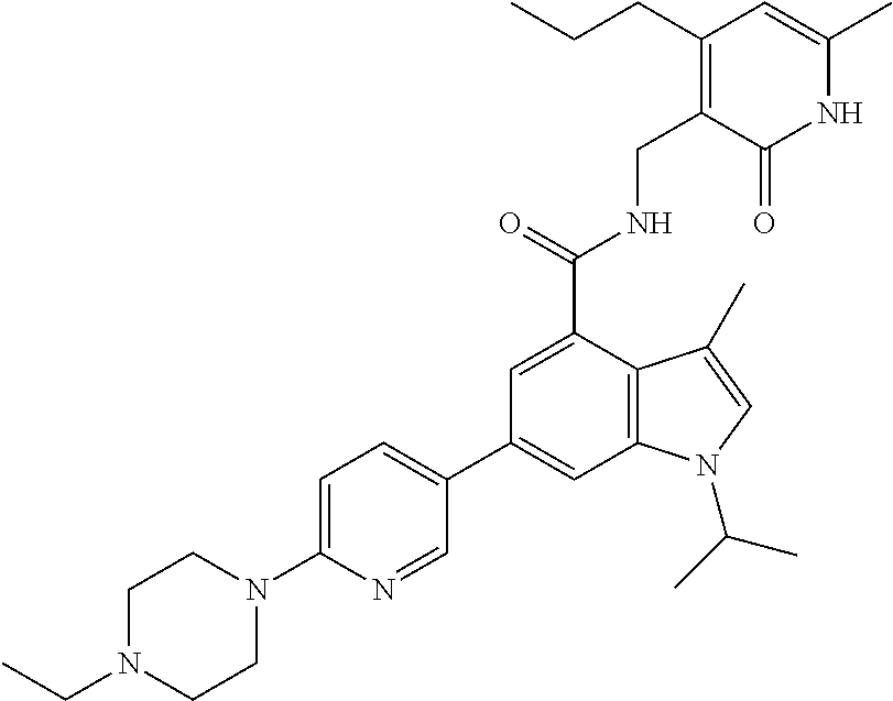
N1C(C)=CC(CCC)=C(CNC(C2=CC(C3=CC=C(N4CCN(CC)CC4)N=C3)=CC3=C2C(C)=CN3C(C)C)=O)C1=O
